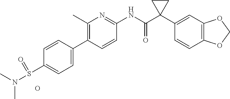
C1=CC(C2=C(C)N=C(NC(C3(C4=CC5=C(C=C4)OCO5)CC3)=O)C=C2)=CC=C1S(N(C)C)=O.O
